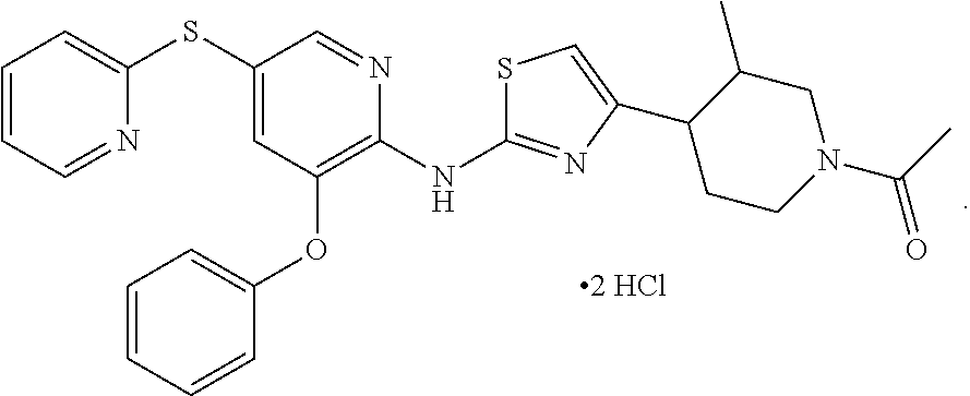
C1(SC2=CC=CC=N2)=CC(OC2=CC=CC=C2)=C(NC2=NC(C3CCN(C(C)=O)CC3C)=CS2)N=C1
